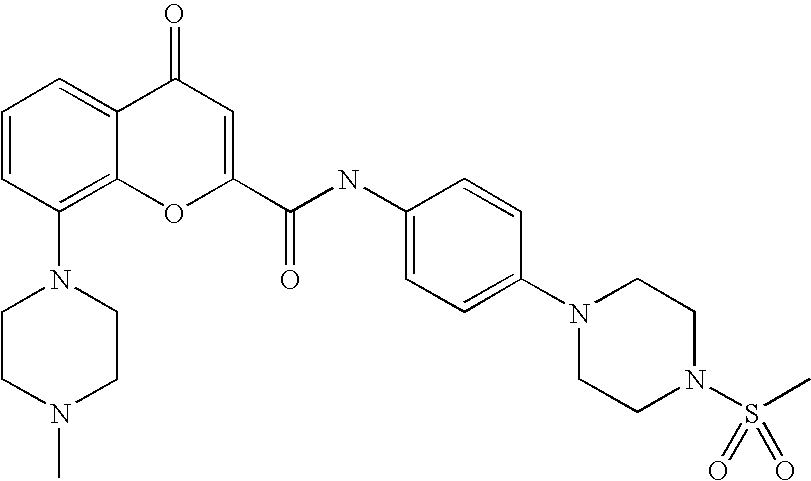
C1CN(C)CCN1C1=C2C(=CC=C1)C(=O)C=C(C(NC1=CC=C(N3CCN(S(C)(=O)=O)CC3)C=C1)=O)O2
